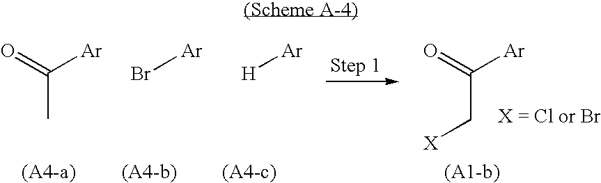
O=C([Ar])C.Br[Ar].[H][Ar].O=C([Ar])C[X]
